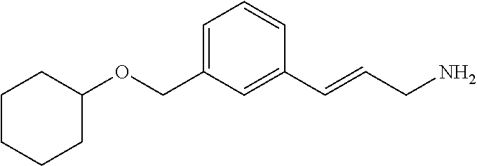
C1=C(COC2CCCCC2)C=C(C=CCN)C=C1
